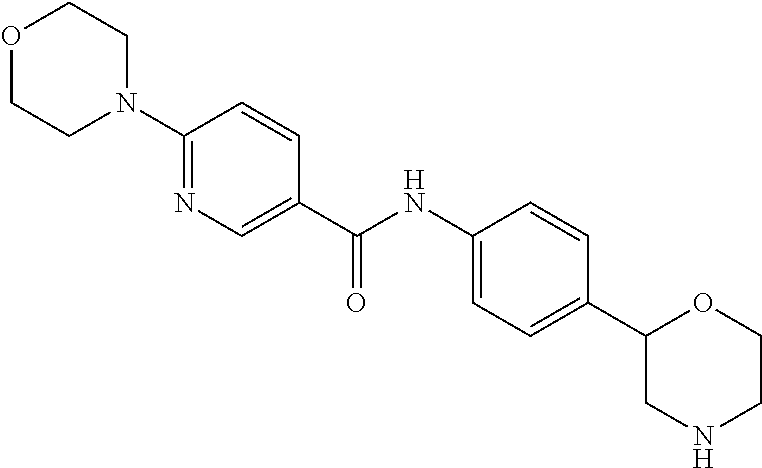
C1(C(NC2=CC=C(C3CNCCO3)C=C2)=O)=CN=C(N2CCOCC2)C=C1
